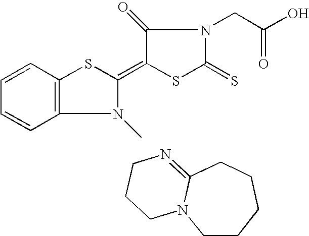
C12=C(C=CC=C1)SC(=C1SC(=S)N(CC(O)=O)C1=O)N2C.C1CCCCC2=NCCCN12
